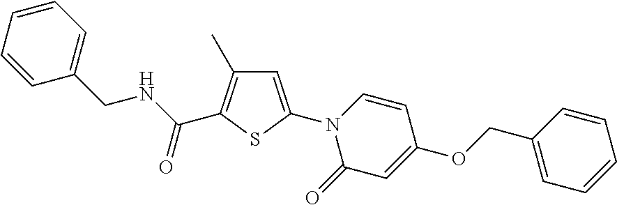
C1=CC=CC(CNC(C2=C(C)C=C(N3C(=O)C=C(OCC4=CC=CC=C4)C=C3)S2)=O)=C1
